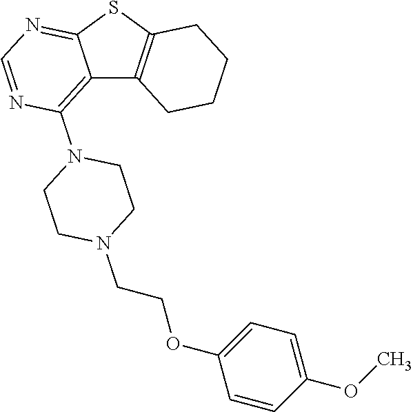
C12=C(N3CCN(CCOC4=CC=C(OC)C=C4)CC3)N=CN=C1SC1=C2CCCC1
